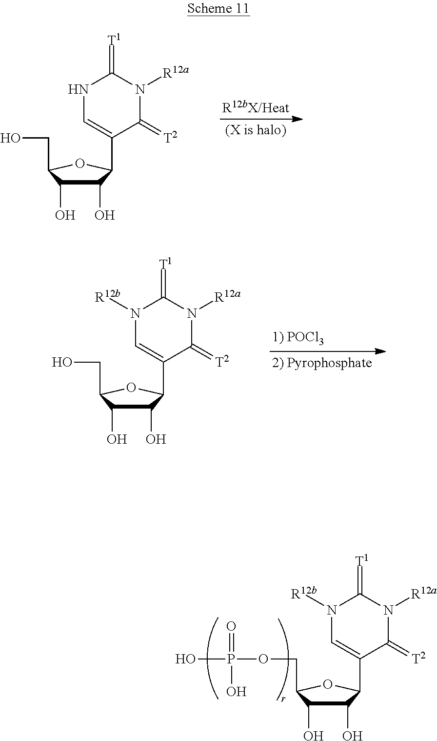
C1(O)C(O)C(CO)OC1C1=CNC(=[T1])N([R12a])C1=[T2].C1(O)C(O)C(CO)OC1C1=CN([R12b])C(=[T1])N([R12a])C1=[T2].C1(O)C(O)C(COP(O)(=O)O)OC1C1=CN([R12b])C(=[T1])N([R12a])C1=[T2]
